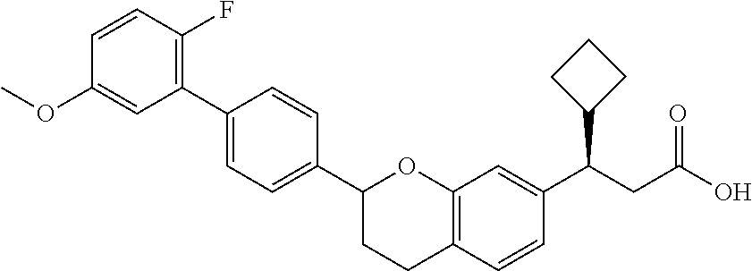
C1(C2=CC=C(C3=C(F)C=CC(OC)=C3)C=C2)CCC2=C(O1)C=C(C(CC(O)=O)C1CCC1)C=C2
